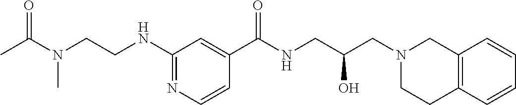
C1(NCCN(C(C)=O)C)=NC=CC(C(NCC(CN2CCC3=C(C2)C=CC=C3)O)=O)=C1
